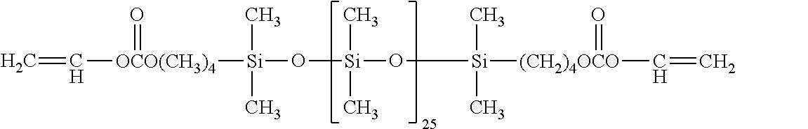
C=C[OCO(CH3)4](=O)[Si](O[Si](O[Si]([(CH2)4OCO](C=C)=O)(C)C)(C)C)(C)C
